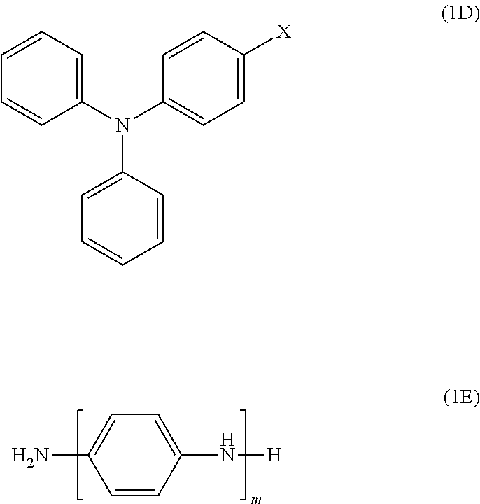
NC1=CC=C(N[H])C=C1.C1=CC=CC(N(C2=CC=CC=C2)C2=CC=C([X])C=C2)=C1
